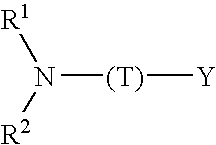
N([(T)][Y])([R1])[R2]
